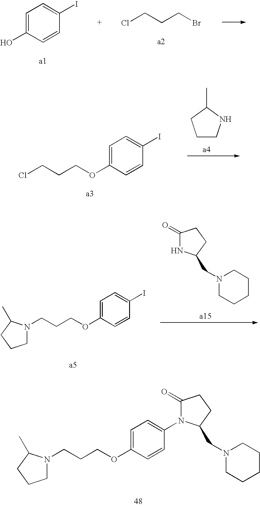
ClCCCBr.C1=C(O)C=CC(I)=C1.C1=C(OCCCCl)C=CC(I)=C1.C1CNC(C)C1.C1(=O)NC(CN2CCCCC2)CC1.C1=C(OCCCN2CCCC2C)C=CC(I)=C1.C1=C(OCCCN2CCCC2C)C=CC(N2C(=O)CCC2CN2CCCCC2)=C1
